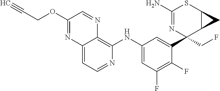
C12=CC=NC(NC3=CC(F)=C(F)C(C4(CF)N=C(N)SC5C4C5)=C3)=C1N=CC(OCC#C)=N2
